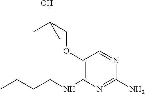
C1(N)=NC(NCCCC)=C(OCC(O)(C)C)C=N1
